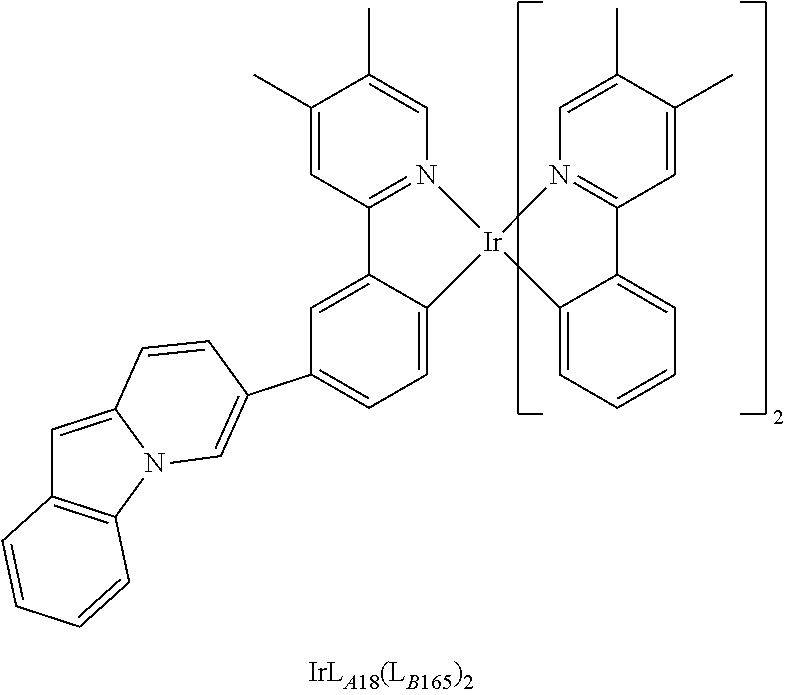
C1(C)=CC2=N(C=C1C)[Ir]1(C3=CC=C(C4=CN5C(=CC6=C5C=CC=C6)C=C4)C=C23)N2=C(C=C(C)C(C)=C2)C2=CC=CC=C21
